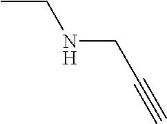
CCNCC#C
